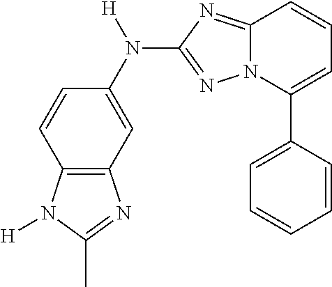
C12=C(C=C(N(C3=NN4C(=N3)C=CC=C4C3=CC=CC=C3)[H])C=C1)N=C(C)N2[H]
